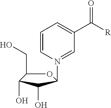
O1C(CO)C(O)C(O)C1N1=CC(C([R])=O)=CC=C1
